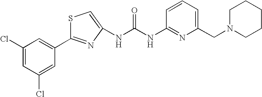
C1=CC=C(CN2CCCCC2)N=C1NC(NC1=CSC(C2=CC(Cl)=CC(Cl)=C2)=N1)=O
